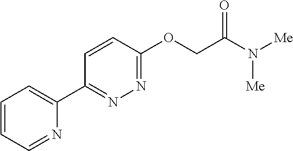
C1=CC=NC(C2=NN=C(OCC(N([Me])[Me])=O)C=C2)=C1
